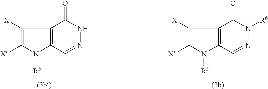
C1([X])=C([X])N([R5])C2=C1C(=O)N([R6])N=C2.C1([X])=C([X])N([R5])C2=C1C(=O)NN=C2
